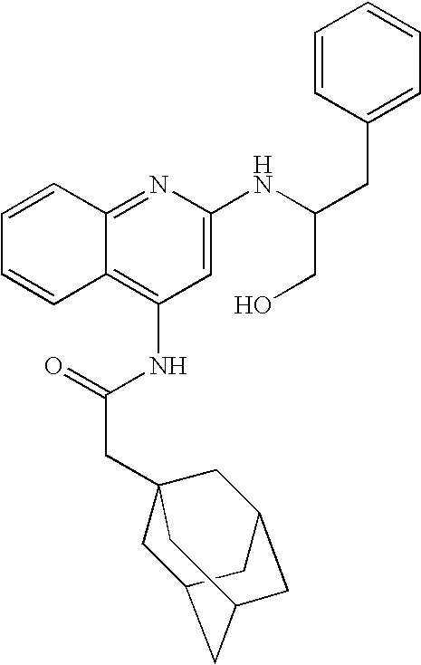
C12=NC(NC(CC3=CC=CC=C3)CO)=CC(NC(CC34CC5CC(CC(C3)C5)C4)=O)=C1C=CC=C2
